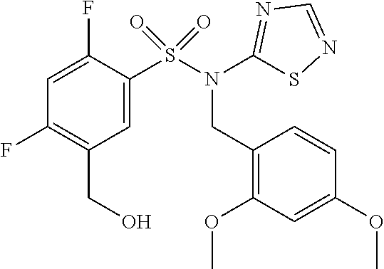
C1=C(S(N(CC2=C(OC)C=C(OC)C=C2)C2=NC=NS2)(=O)=O)C(F)=CC(F)=C1CO
